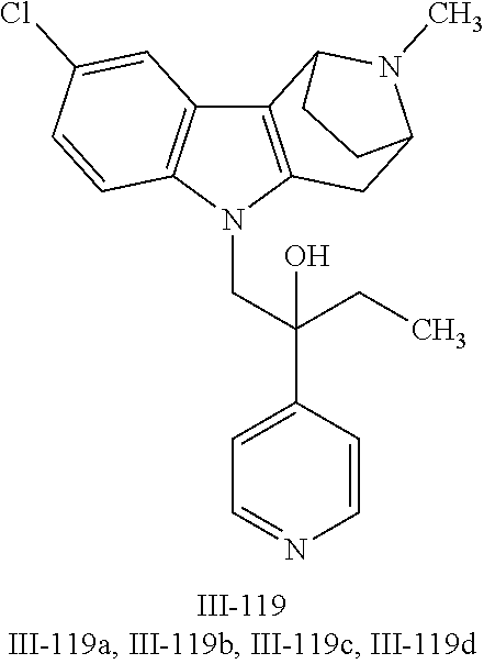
N1(CC(C2=CC=NC=C2)(CC)O)C2=C(C3=C1C=CC(Cl)=C3)C1N(C)C(C2)CC1
